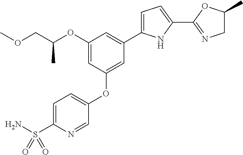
C1(OC(COC)C)=CC(OC2=CC=C(S(N)(=O)=O)N=C2)=CC(C2=CC=C(C3=NCC(C)O3)N2)=C1
